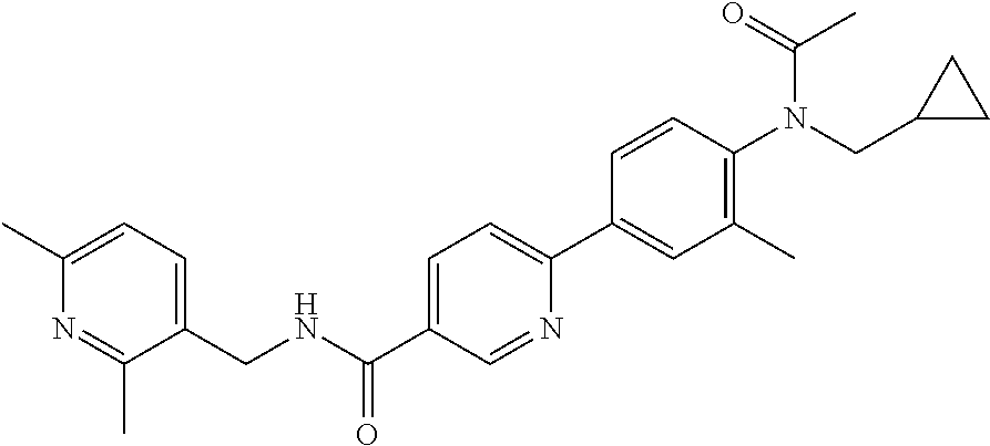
N1=C(C)C(CNC(C2=CC=C(C3=CC(C)=C(N(C(=O)C)CC4CC4)C=C3)N=C2)=O)=CC=C1C
